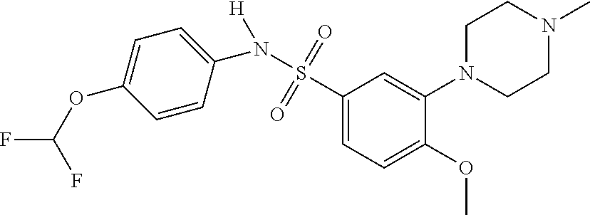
S(C1=CC=C(OC)C(N2CCN(C)CC2)=C1)(=O)(=O)N(C1=CC=C(OC(F)F)C=C1)[H]
